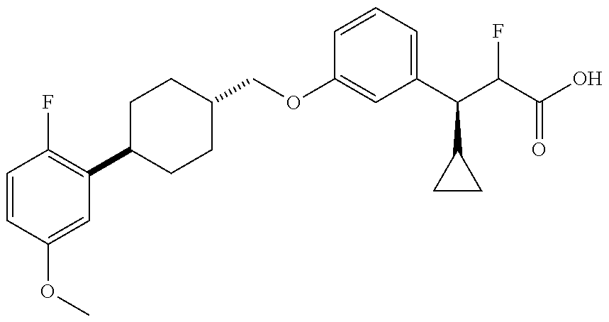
C1=CC(OC)=CC(C2CCC(COC3=CC(C(C(C(O)=O)F)C4CC4)=CC=C3)CC2)=C1F
